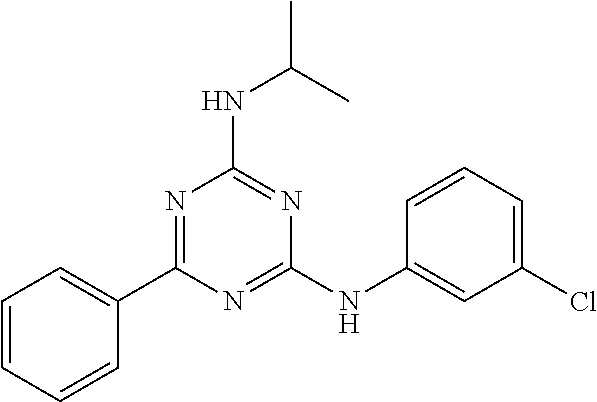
C1(C2=NC(NC(C)C)=NC(NC3=CC(Cl)=CC=C3)=N2)=CC=CC=C1
